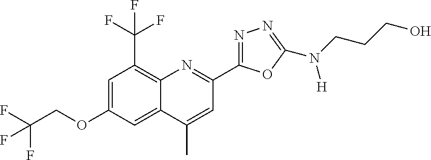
C1=C(OCC(F)(F)F)C=C2C(=C1C(F)(F)F)N=C(C1=NN=C(N(CCCO)[H])O1)C=C2C
